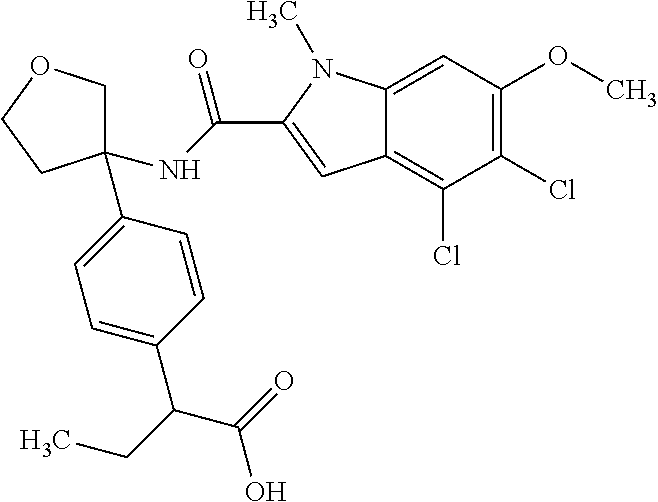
C1(C2=CC=C(C(CC)C(=O)O)C=C2)(NC(=O)C2=CC3=C(Cl)C(Cl)=C(OC)C=C3N2C)COCC1
